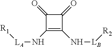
C1(=O)C(N[LA][R1])=C(N[LB][R2])C1=O
